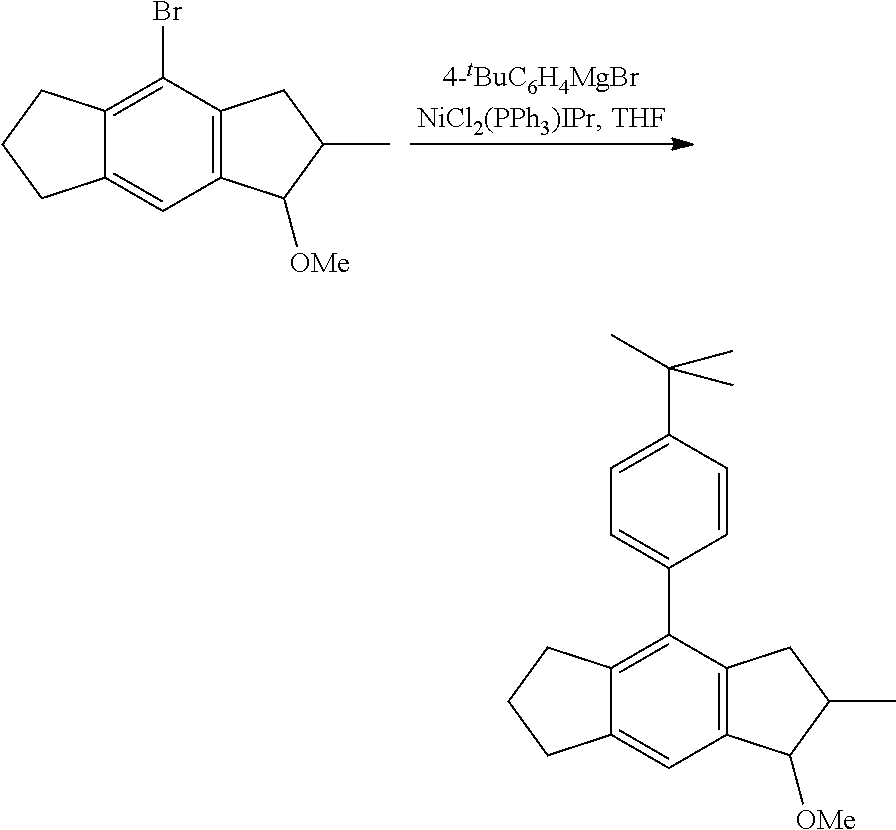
C12=C(C(Br)=C3C(=C1)CCC3)CC(C)C2[OMe].C12=C(C(C3=CC=C(C(C)(C)C)C=C3)=C3C(=C1)CCC3)CC(C)C2[OMe]
